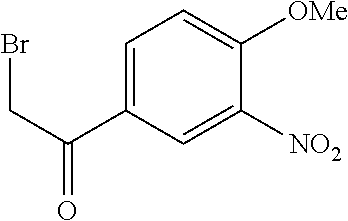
C(C1=CC=C([OMe])C([NO2])=C1)(CBr)=O
